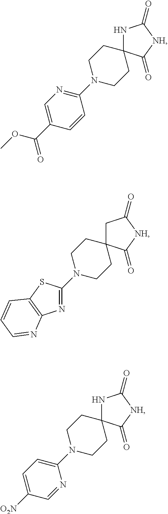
N1=C(N2CCC3(CC2)CC(=O)[NH]C3=O)SC2=C1N=CC=C2.C1(N2CCC3(CC2)NC(=O)[NH]C3=O)=NC=C(C(OC)=O)C=C1.C1(N2CCC3(CC2)NC(=O)[NH]C3=O)=CC=C([O2N])C=N1
